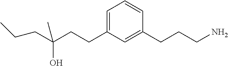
C1(CCC(O)(CCC)C)=CC=CC(CCCN)=C1
